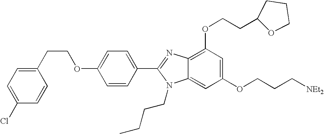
C1(C2=NC3=C(OCCC4OCCC4)C=C(OCCC[NEt2])C=C3N2CCCC)=CC=C(OCCC2=CC=C(Cl)C=C2)C=C1
